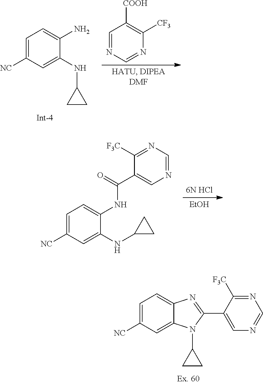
C1([NC])=CC=C2C(=C1)N(C1CC1)C(C1=CN=CN=C1[F3C])=N2.C1([NC])=CC=C(N)C(NC2CC2)=C1.C1=NC=NC([CF3])=C1[COOH].C1([NC])=CC=C(NC(C2=CN=CN=C2[F3C])=O)C(NC2CC2)=C1.[EtOH].[6N HCl]
